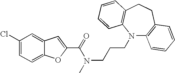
C1(Cl)=CC=C2C(=C1)C=C(C(=O)N(CCCN1C3=C(CCC4=C1C=CC=C4)C=CC=C3)C)O2
